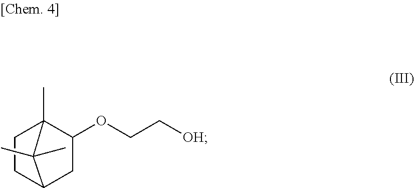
C1C2CCC(C)(C1OCC[OH])C2(C)C
